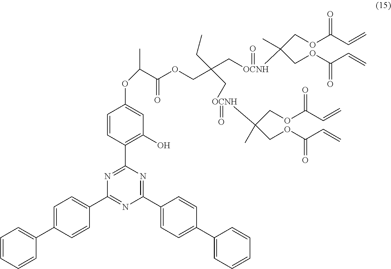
C1=C(C2=CC=CC=C2)C=CC(C2=NC(C3=CC=C(C4=CC=CC=C4)C=C3)=NC(C3=C(O)C=C(OC(C(OCC(C[OCNH](=O)C(COC(C=C)=O)(C)COC(C=C)=O)(C[OCNH](=O)C(COC(C=C)=O)(C)COC(=O)C=C)CC)=O)C)C=C3)=N2)=C1
